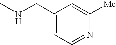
C1(CNC)=CC=NC([Me])=C1
